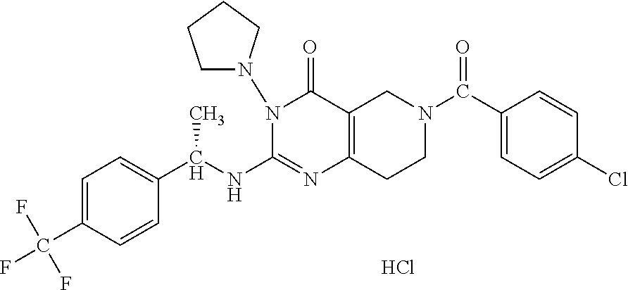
C1=C(C(F)(F)F)C=CC(C(NC2=NC3=C(C(=O)N2N2CCCC2)CN(C(C2=CC=C(Cl)C=C2)=O)CC3)C)=C1.Cl
